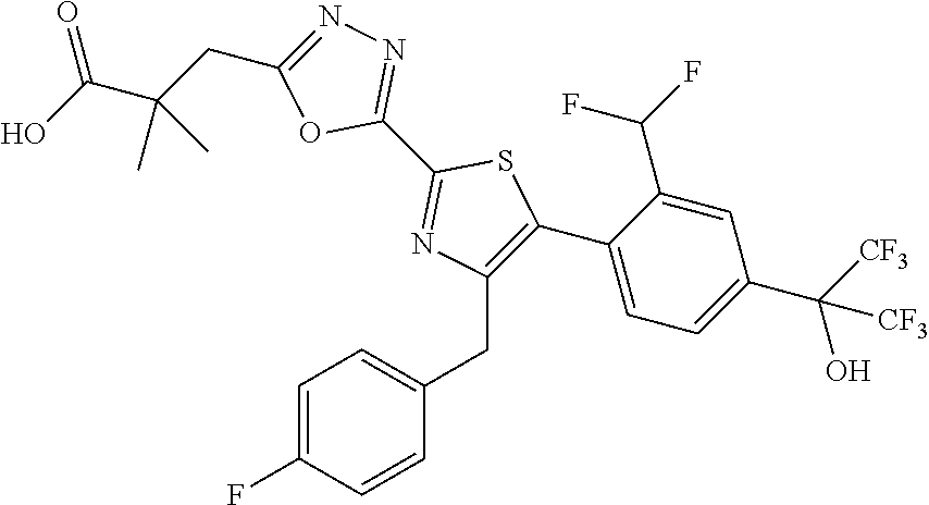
C1(C2=NN=C(CC(C(O)=O)(C)C)O2)=NC(CC2=CC=C(F)C=C2)=C(C2=CC=C(C(O)([CF3])[CF3])C=C2C(F)F)S1
